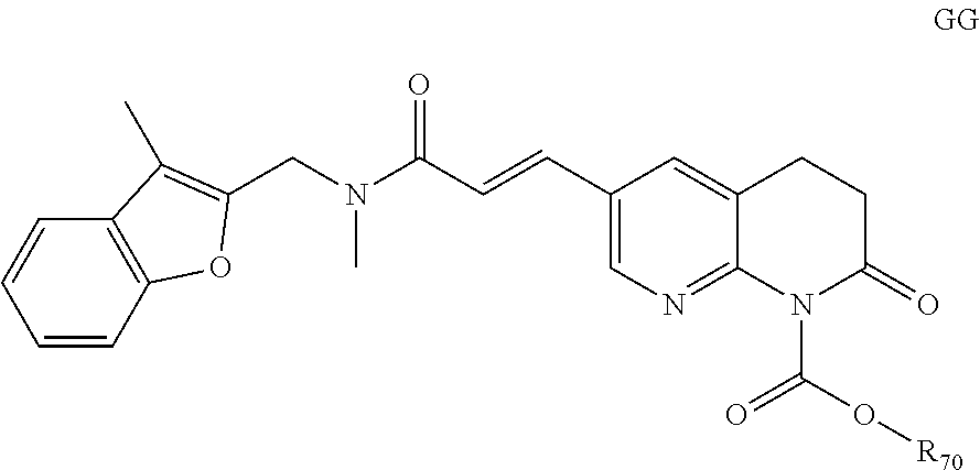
C1(C=CC(N(CC2=C(C)C3=C(C=CC=C3)O2)C)=O)=CN=C2C(=C1)CCC(=O)N2C(=O)O[R70]
